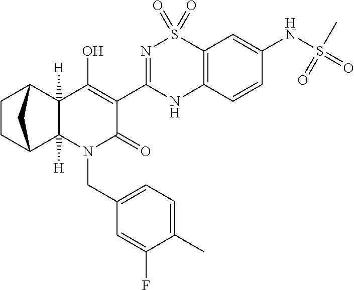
C12([H])C3CCC(C1([H])C(O)=C(C1=NS(=O)(=O)C4=C(N1)C=CC(NS(=O)(C)=O)=C4)C(=O)N2CC1=CC=C(C)C(F)=C1)C3
